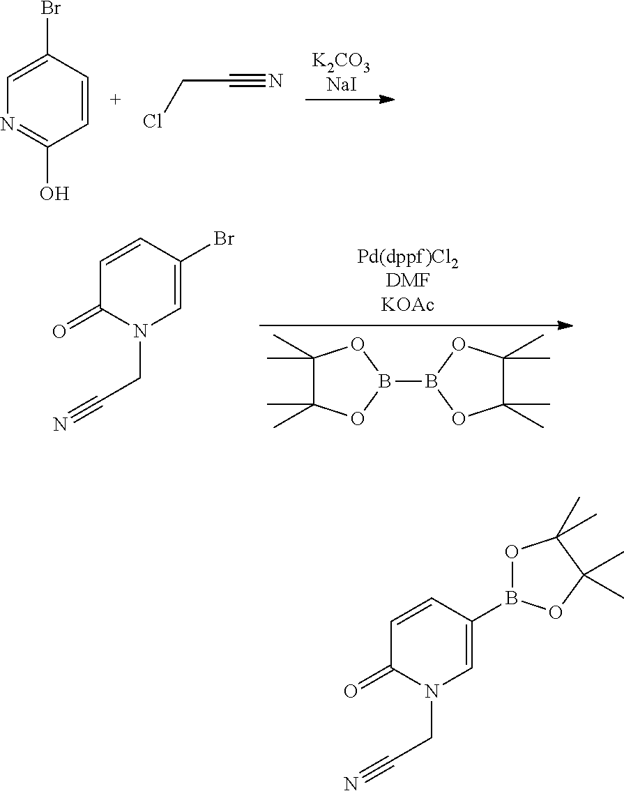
[K2CO3NaI].N1=C(O)C=CC(Br)=C1.ClCC#N.B1(B2OC(C)(C)C(C)(C)O2)OC(C)(C)C(C)(C)O1.C1=CC(Br)=CN(CC#N)C1=O.B1(C2=CN(CC#N)C(=O)C=C2)OC(C)(C)C(C)(C)O1
